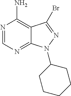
C12=C(N)N=CN=C1N(C1CCCCC1)N=C2Br
